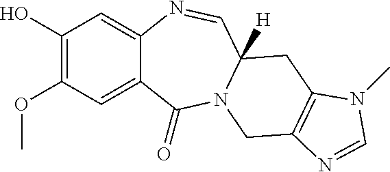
C1(O)=C(OC)C=C2C(=C1)N=CC1([H])N(C2=O)CC2=C(C1)N(C)C=N2
